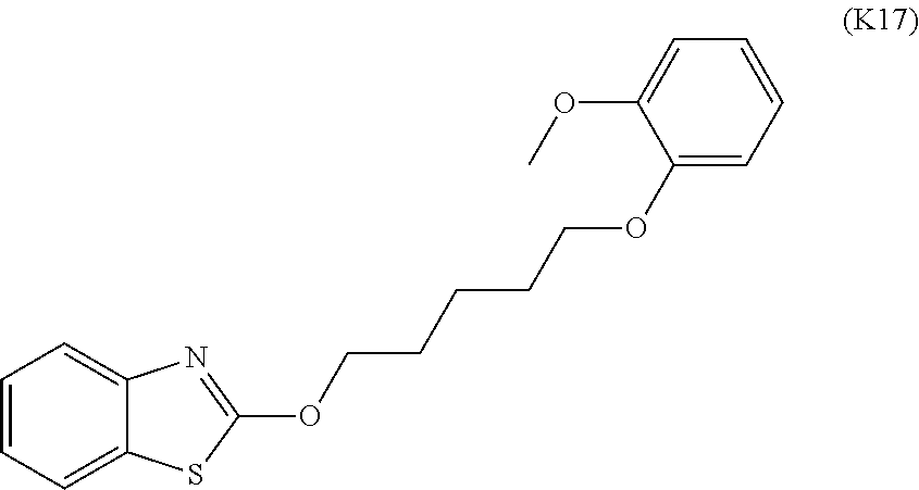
C1=CC=C2C(=C1)N=C(OCCCCCOC1=CC=CC=C1OC)S2
